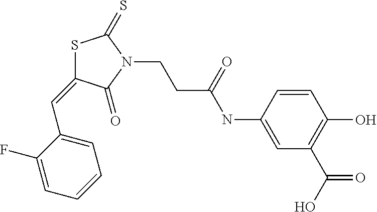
S1C(=CC2=CC=CC=C2F)C(=O)N(CCC(NC2=CC(C(O)=O)=C(O)C=C2)=O)C1=S
